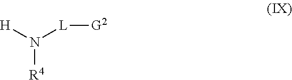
N([R4])([H])[L][G2]
